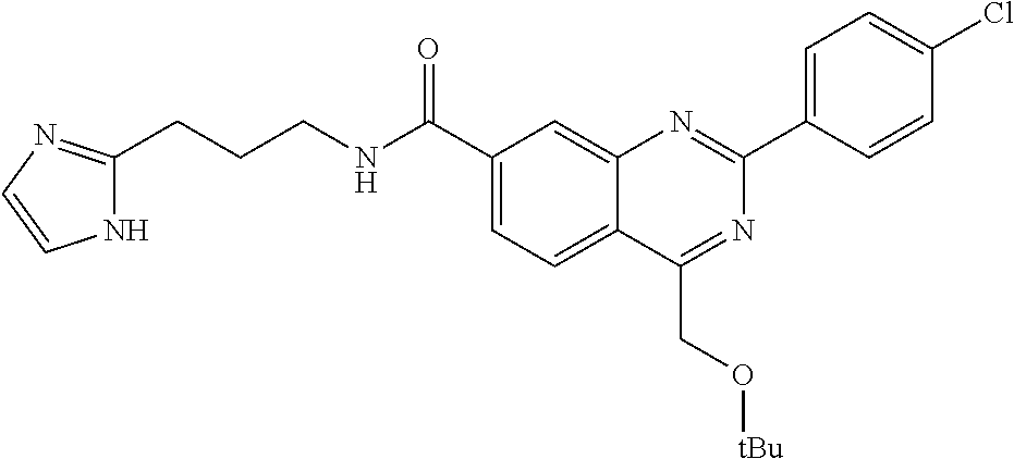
C1(C(NCCCC2=NC=CN2)=O)=CC=C2C(=C1)N=C(C1=CC=C(Cl)C=C1)N=C2CO[tBu]
